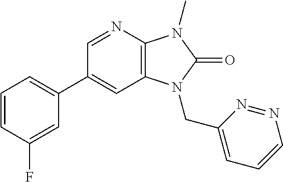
C1=CC(F)=CC(C2=CC3=C(N=C2)N(C)C(=O)N3CC2=CC=CN=N2)=C1
